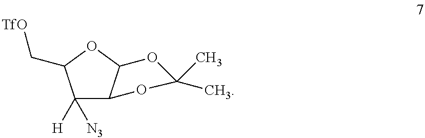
C1([N3])([H])C2C(OC1C[TfO])OC(C)(C)O2
